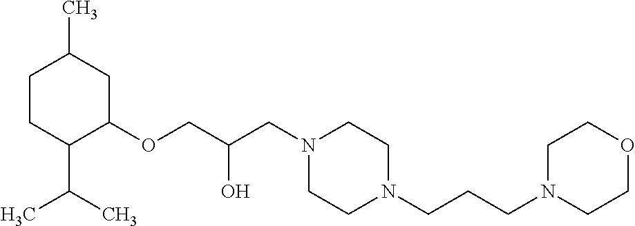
C1CC(C(C)C)C(OCC(CN2CCN(CCCN3CCOCC3)CC2)O)CC1C
